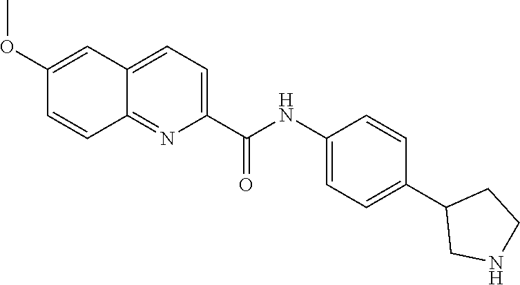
C1(NC(C2=CC=C3C(=N2)C=CC(OC)=C3)=O)=CC=C(C2CNCC2)C=C1
